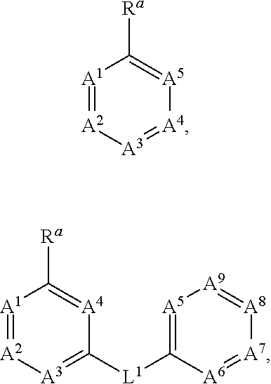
[A1]1=[A2][A3]=[A4][A5]=C1[Ra].[A1]1=[A2][A3]=C([L1]C2=[A5][A9]=[A8][A7]=[A6]2)[A4]=C1[Ra]
